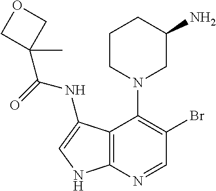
C1CN(C2=C(Br)C=NC3=C2C(NC(=O)C2(C)COC2)=CN3)CC(N)C1
